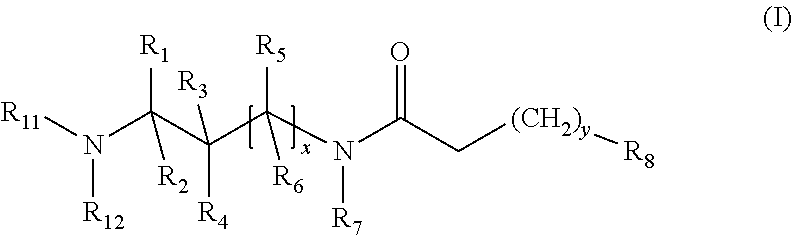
[R11]N(C(C(C(N(C(C[(CH2)y][R8])=O)[R7])([R5])[R6])([R4])[R3])([R1])[R2])[R12]
